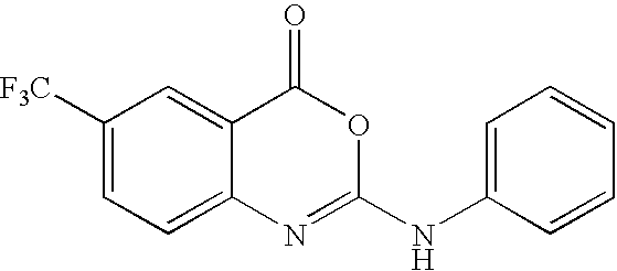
C1([F3C])=CC=C2C(=C1)C(=O)OC(NC1=CC=CC=C1)=N2
